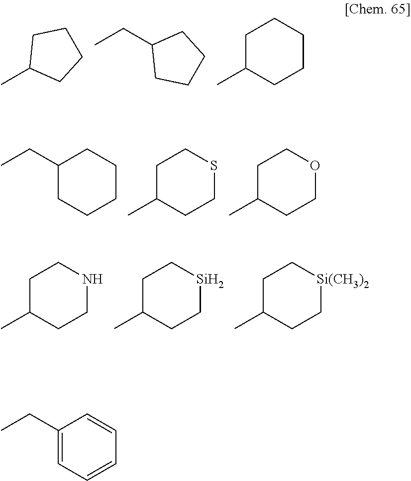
CC1CCCC1.CCC1CCCC1.CC1CCCCC1.CCC1CCCCC1.C1C(C)CCSC1.C1C(C)CCOC1.C1C(C)CCNC1.C1C(C)CC[Si]C1.C1C(C)CC[Si(CH3)2]C1.CCC1=CC=CC=C1
